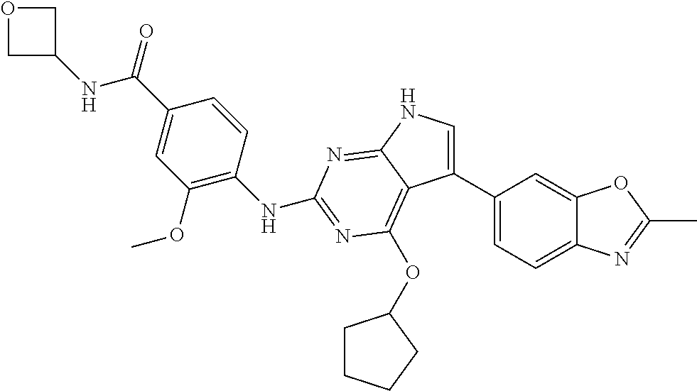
C1(NC(C2=CC(OC)=C(NC3=NC(OC4CCCC4)=C4C(C5=CC=C6C(=C5)OC(C)=N6)=CNC4=N3)C=C2)=O)COC1
